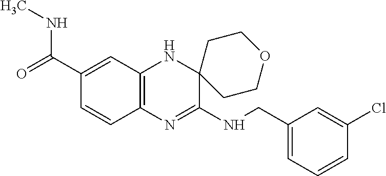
C1(C(=O)NC)=CC2=C(C=C1)N=C(NCC1=CC=CC(Cl)=C1)C1(N2)CCOCC1
